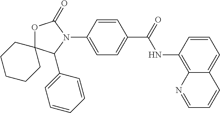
O1C2(C(C3=CC=CC=C3)N(C3=CC=C(C(=O)NC4=C5C(=CC=C4)C=CC=N5)C=C3)C1=O)CCCCC2
